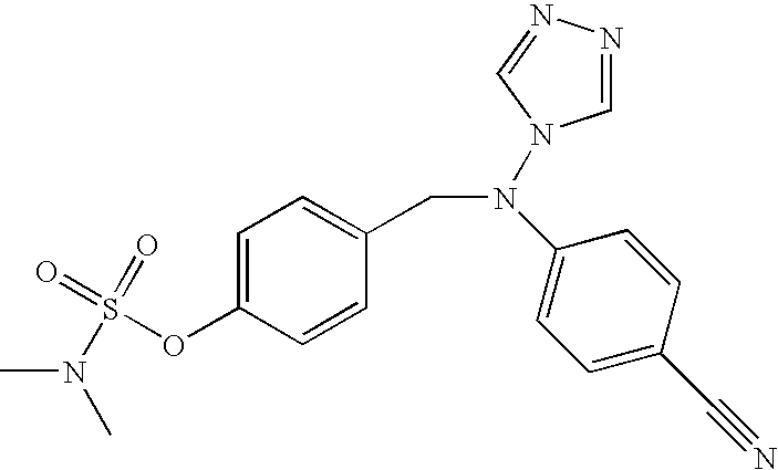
C1=C(OS(=O)(=O)N(C)C)C=CC(CN(C2=CC=C(C#N)C=C2)N2C=NN=C2)=C1
